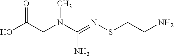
OC(CN(C(=NSCCN)N)C)=O
